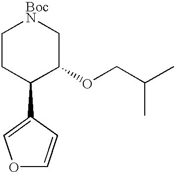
C1CC(C2=COC=C2)C(OCC(C)C)C[BocN]1
